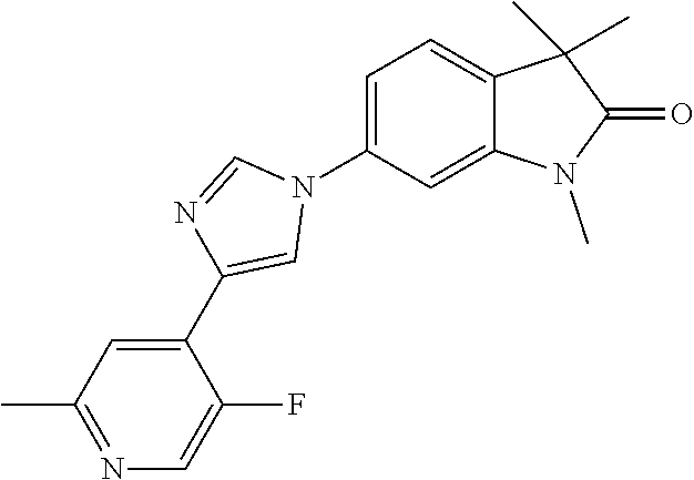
C1=C(N2C=NC(C3=CC(C)=NC=C3F)=C2)C=C2C(=C1)C(C)(C)C(=O)N2C
